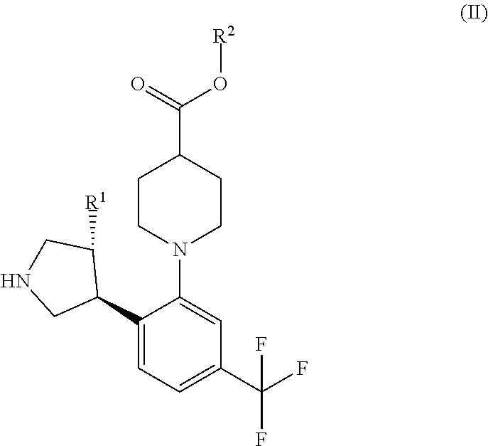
C1(C2C([R1])CNC2)=CC=C(C(F)(F)F)C=C1N1CCC(C(O[R2])=O)CC1
